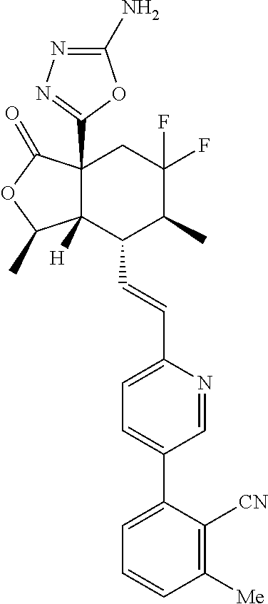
C12([H])C(C3=NN=C(N)O3)(C(=O)OC1C)CC(F)(F)C(C)C2C=CC1=CC=C(C2=CC=CC([Me])=C2[CN])C=N1
